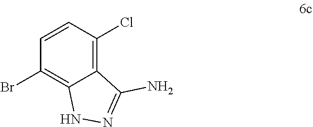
C1=CC(Br)=C2C(=C1Cl)C(N)=NN2
